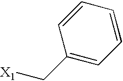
C1(C[X1])=CC=CC=C1
